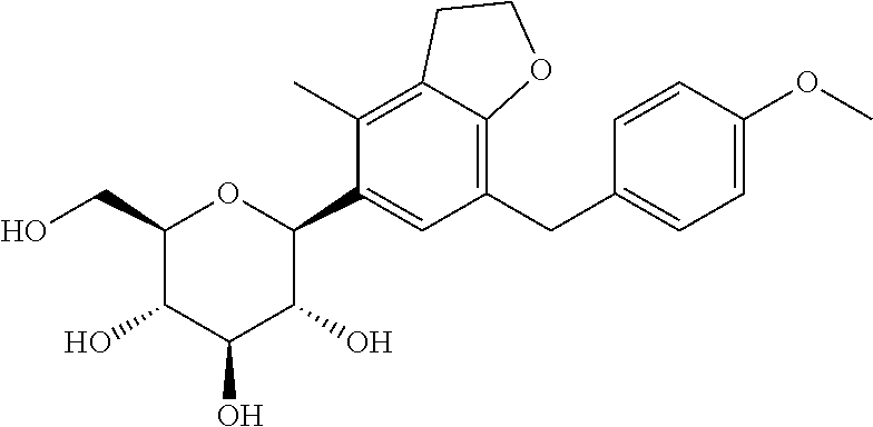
C1(C)=C2C(=C(CC3=CC=C(OC)C=C3)C=C1C1OC(CO)C(O)C(O)C1O)OCC2
